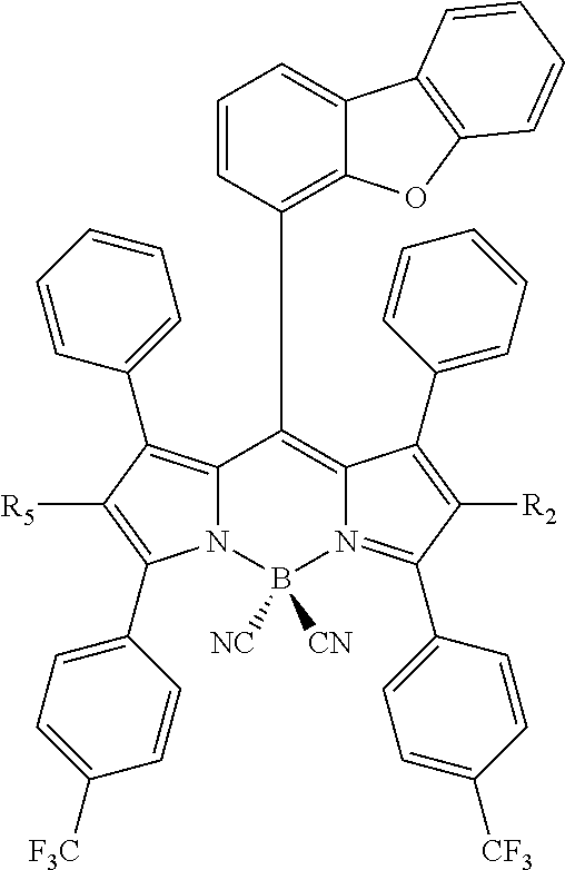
N12C(=C(C3=CC=CC=C3)C([R5])=C1C1=CC=C([F3C])C=C1)C(C1=C3C(=CC=C1)C1=C(O3)C=CC=C1)=C1N(=C(C3=CC=C([CF3])C=C3)C([R2])=C1C1=CC=CC=C1)B2([NC])[CN]
